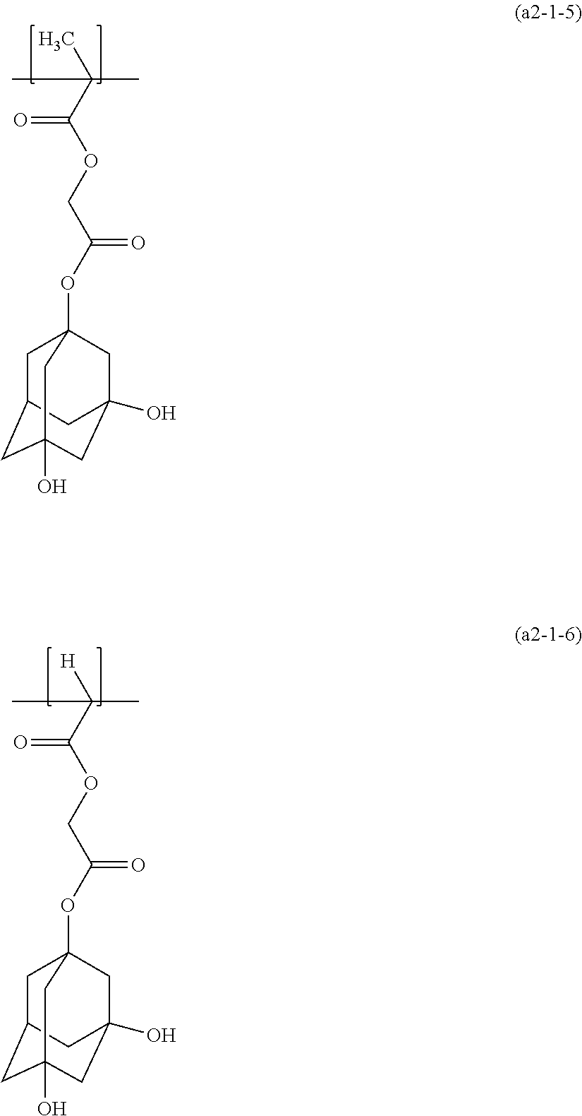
CC(C)(C)C(OCC(OC12CC3CC(O)(CC(O)(C1)C3)C2)=O)=O.CC(C)([H])C(OCC(OC12CC3CC(O)(CC(O)(C1)C3)C2)=O)=O
